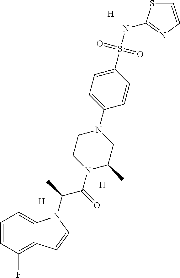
[H].[H].[H].C1=CC(F)=C2C(=C1)N(C(C)C(=O)N1CCN(C3=CC=C(S(NC4=NC=CS4)(=O)=O)C=C3)CC1C)C=C2
